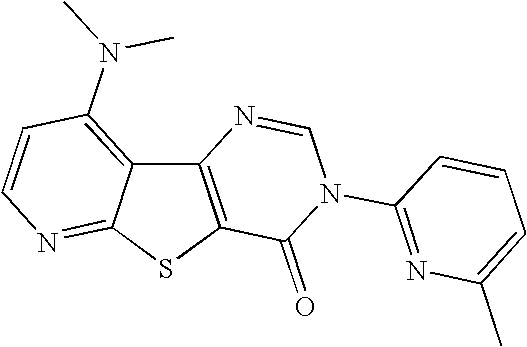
C12=C(SC3=NC=CC(N(C)C)=C13)C(=O)N(C1=NC(C)=CC=C1)C=N2
